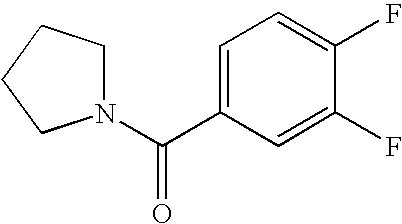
C1=C(C(N2CCCC2)=O)C=C(F)C(F)=C1
